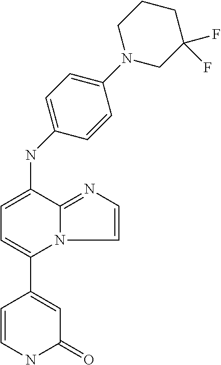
N(C1=CC=C(C2=CC(=O)NC=C2)N2C1=NC=C2)C1=CC=C(N2CC(F)(F)CCC2)C=C1
